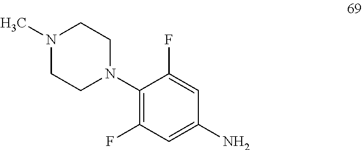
N1(C)CCN(C2=C(F)C=C(N)C=C2F)CC1
